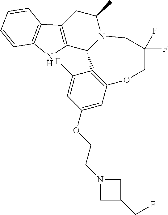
C12=C(CC(C)N3C1C1=C(C=C(OCCN4CC(CF)C4)C=C1F)OCC(F)(F)C3)C1=C(N2)C=CC=C1
